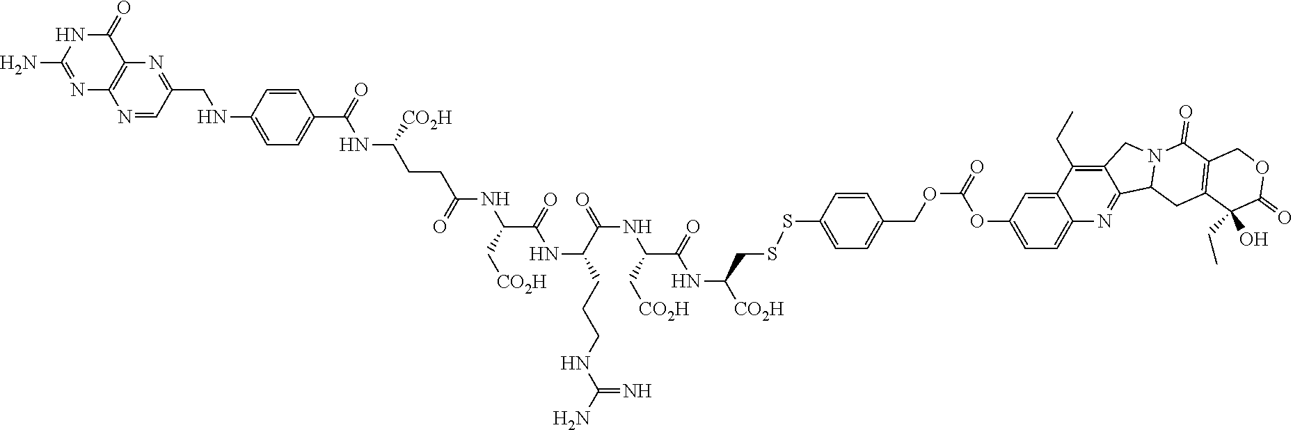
N1=CC(CNC2=CC=C(C(=O)NC([CO2H])CCC(NC(C(=O)NC(C(NC(C(NC([CO2H])CSSC3=CC=C(COC(=O)OC4=CC=C5C(=C4)C(CC)=C4C(=N5)C5N(C4)C(=O)C4=C(C5)C(O)(CC)C(=O)OC4)C=C3)=O)C[CO2H])=O)CCCNC(N)=N)C[CO2H])=O)C=C2)=NC2=C1N=C(N)NC2=O
